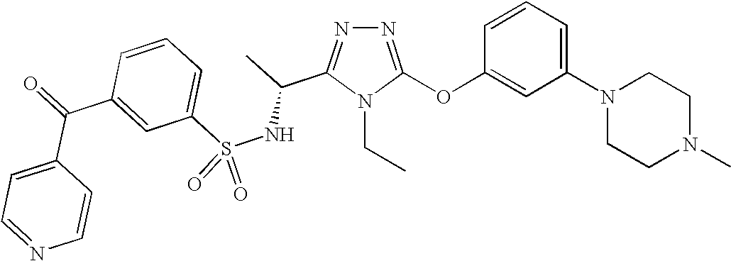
N1=C(OC2=CC(N3CCN(C)CC3)=CC=C2)N(CC)C(C(C)NS(C2=CC=CC(C(=O)C3=CC=NC=C3)=C2)(=O)=O)=N1
